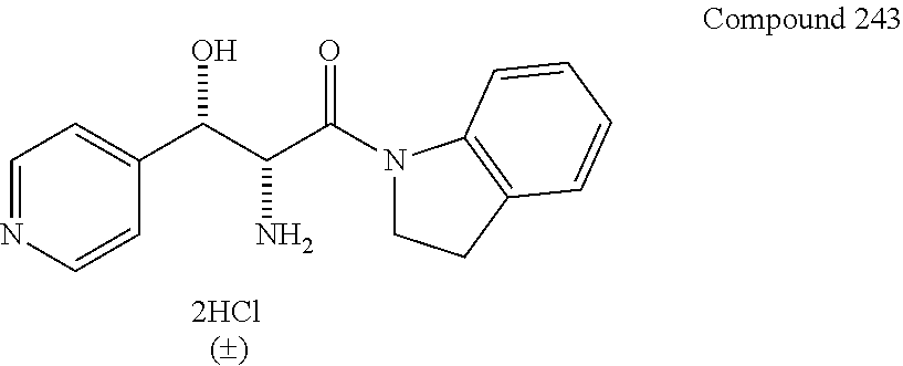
C1=NC=CC(C(C(C(N2CCC3=C2C=CC=C3)=O)N)O)=C1
